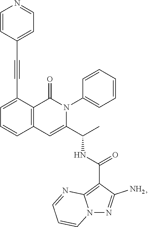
C1=C(C#CC2=CC=NC=C2)C2=C(C=C1)C=C(C(C)NC(=O)C1=C3N(N=C1N)C=CC=N3)N(C1=CC=CC=C1)C2=O
